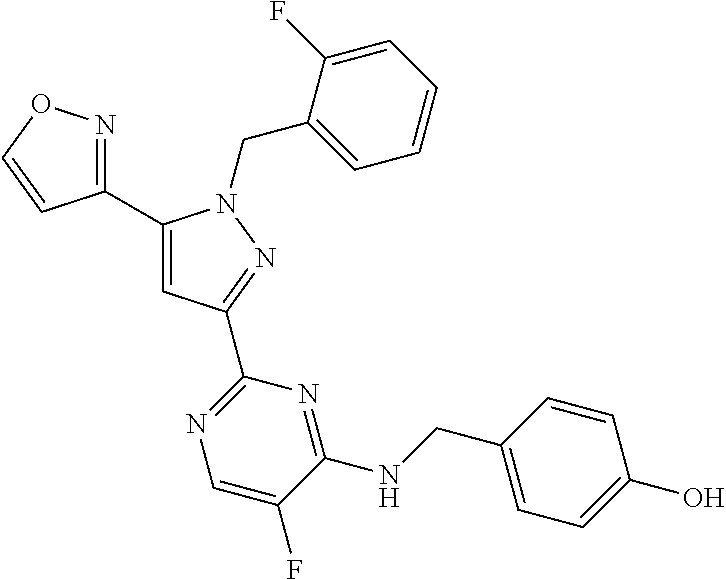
C1(C2=CC(C3=NC=C(F)C(NCC4=CC=C(O)C=C4)=N3)=NN2CC2=CC=CC=C2F)=NOC=C1
